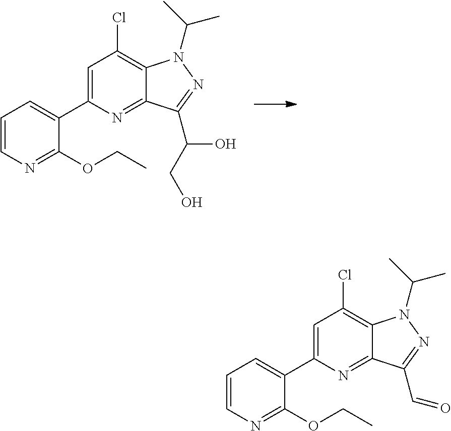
C1=CN=C(OCC)C(C2=CC(Cl)=C3C(=N2)C(C(O)CO)=NN3C(C)C)=C1.C1=CN=C(OCC)C(C2=CC(Cl)=C3C(=N2)C(C=O)=NN3C(C)C)=C1
